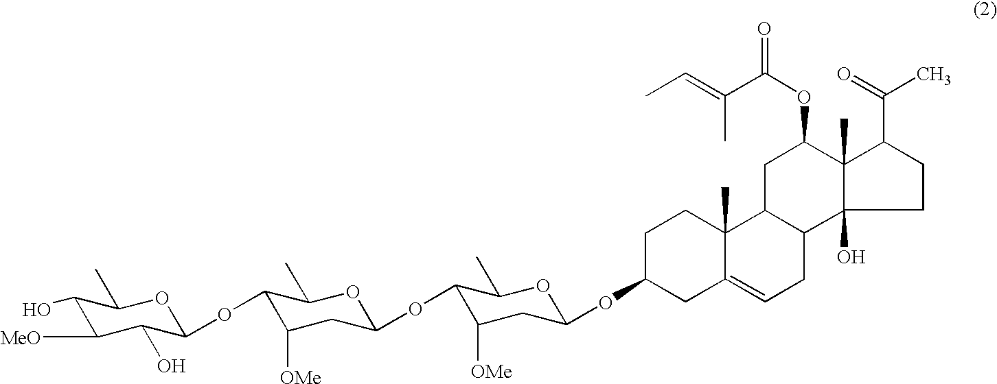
C1CC(C(=O)C)C2(C)C1(O)C1C(CC2OC(=O)C(=CC)C)C2(C)C(=CC1)CC(OC1OC(C)C(OC3OC(C)C(OC4OC(C)C(O)C([MeO])C4O)C([OMe])C3)C([OMe])C1)CC2
